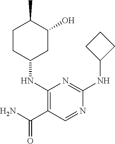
C1(NC2CC(O)C(C)CC2)=C(C(N)=O)C=NC(NC2CCC2)=N1
